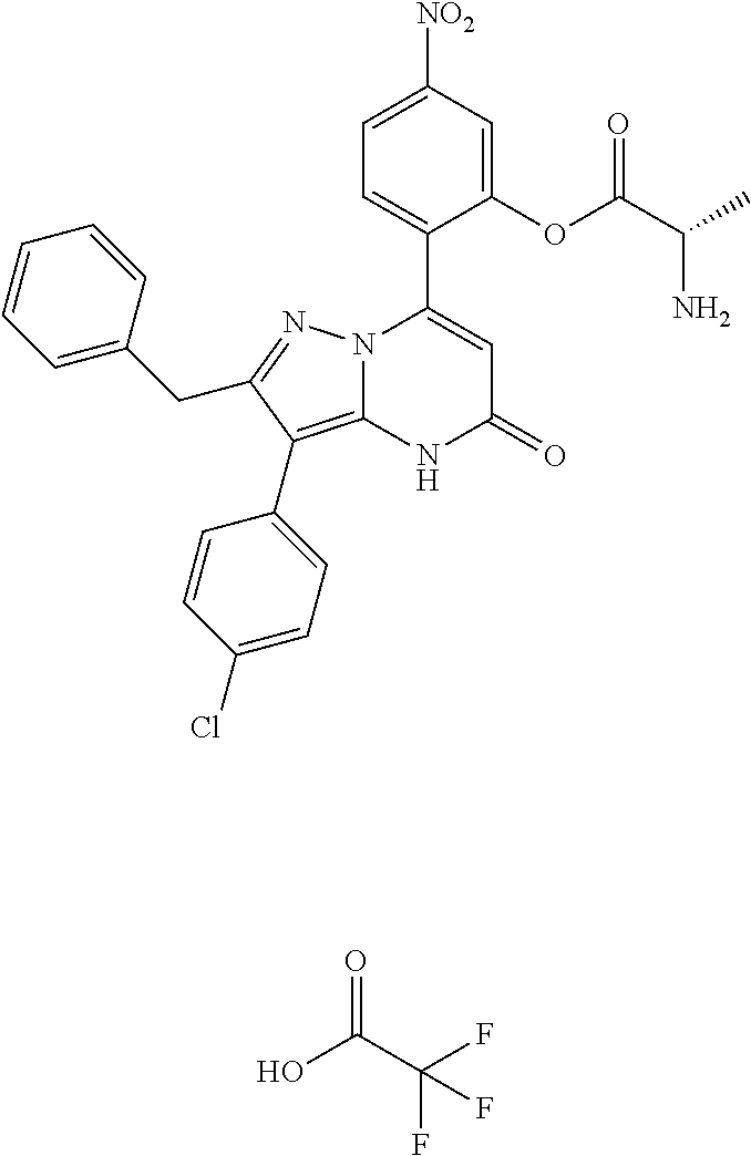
C1(OC(C(N)C)=O)=CC([NO2])=CC=C1C1=CC(=O)NC2=C(C3=CC=C(Cl)C=C3)C(CC3=CC=CC=C3)=NN12.OC(C(F)(F)F)=O
